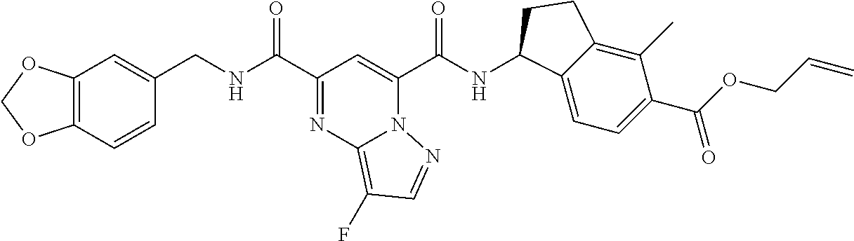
C12=C(C=CC(CNC(C3=NC4=C(F)C=NN4C(C(NC4C5=CC=C(C(=O)OCC=C)C(C)=C5CC4)=O)=C3)=O)=C1)OCO2
